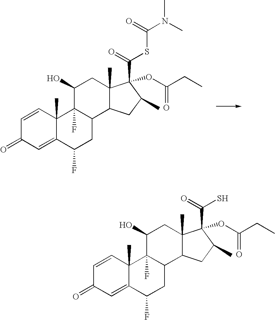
C1=CC2(C)C(=CC1=O)C(F)CC1C2(F)C(O)CC2(C)C1CC(C)C2(C(=O)SC(N(C)C)=O)OC(=O)CC.C1=CC2(C)C(=CC1=O)C(F)CC1C2(F)C(O)CC2(C)C1CC(C)C2(C(=O)S)OC(=O)CC
